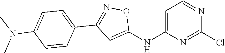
C1=C(NC2=CC(C3=CC=C(N(C)C)C=C3)=NO2)N=C(Cl)N=C1
